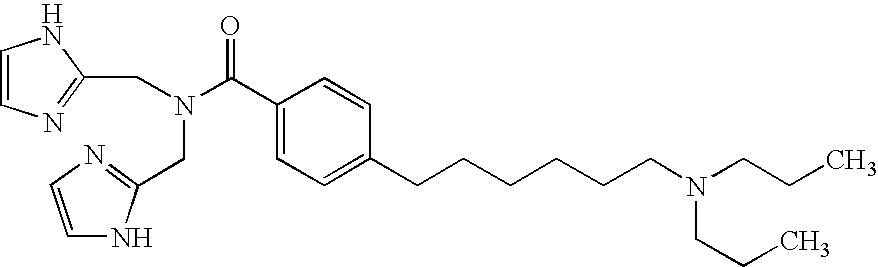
C1(C(N(CC2=NC=CN2)CC2=NC=CN2)=O)=CC=C(CCCCCCN(CCC)CCC)C=C1
